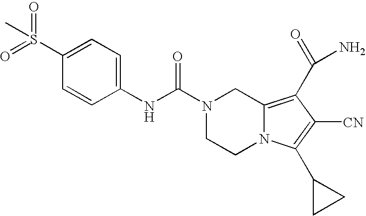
N1(C(NC2=CC=C(S(=O)(C)=O)C=C2)=O)CCN2C(=C(C(N)=O)C([CN])=C2C2CC2)C1
